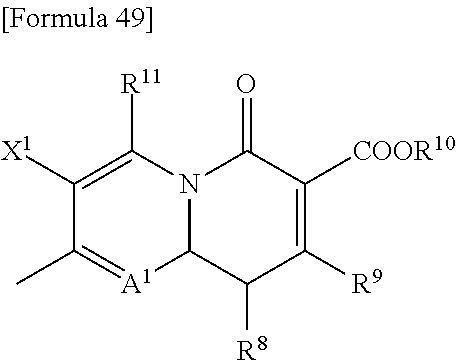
C1([X1])=C([R11])N2C([A1]=C1C)C([R8])C([R9])=C([COOR10])C2=O
